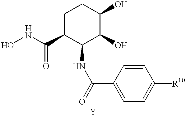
C1C(C(NO)=O)C(NC(=O)C2=CC=C([R10])C=C2)C(O)C(O)C1
